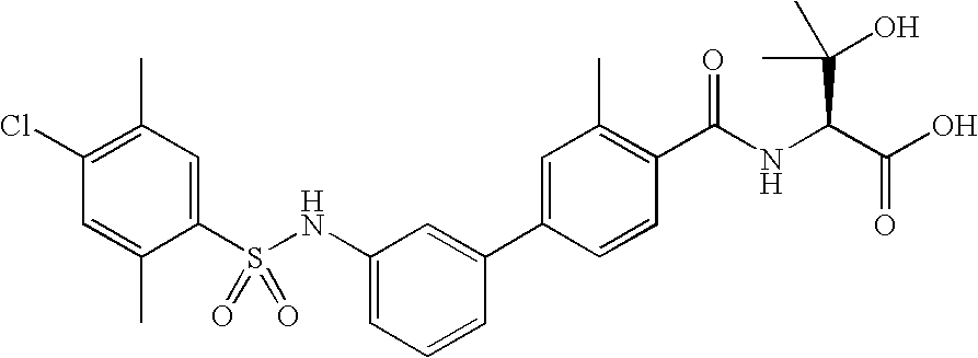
C1(S(NC2=CC=CC(C3=CC(C)=C(C(NC(C(O)=O)C(O)(C)C)=O)C=C3)=C2)(=O)=O)=CC(C)=C(Cl)C=C1C
